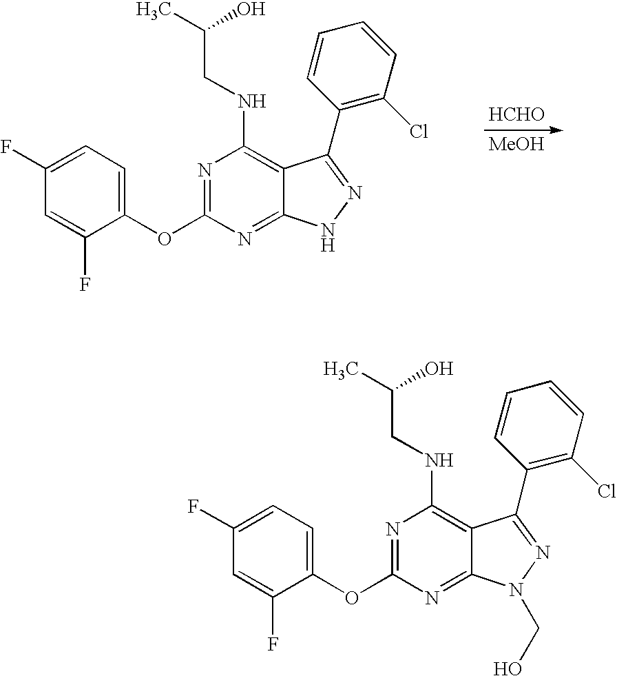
N1=C(OC2=CC=C(F)C=C2F)N=C2C(=C1NCC(C)O)C(C1=C(Cl)C=CC=C1)=NN2.[HCHO].[MeOH].N1=C(OC2=CC=C(F)C=C2F)N=C2C(=C1NCC(C)O)C(C1=C(Cl)C=CC=C1)=NN2CO
